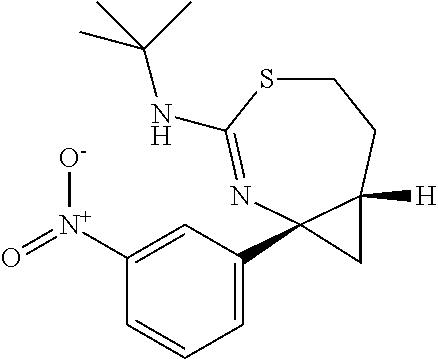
C1=C([N+](=O)[O-])C=CC=C1C12N=C(NC(C)(C)C)SCCC1([H])C2
